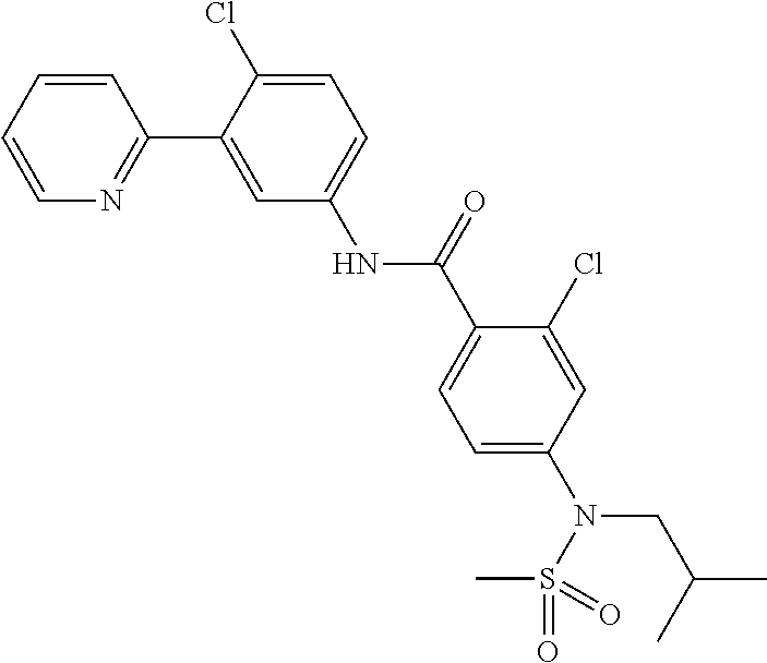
C1=CC=CN=C1C1=CC(NC(C2=CC=C(N(CC(C)C)S(C)(=O)=O)C=C2Cl)=O)=CC=C1Cl
